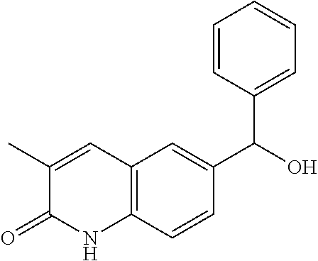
C12=C(C=CC(C(O)C3=CC=CC=C3)=C1)NC(=O)C(C)=C2
